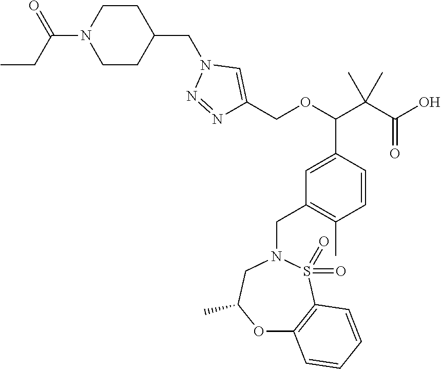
C1N(C(=O)CC)CCC(CN2N=NC(COC(C3=CC(CN4CC(C)OC5=C(S4(=O)=O)C=CC=C5)=C(C)C=C3)C(C(=O)O)(C)C)=C2)C1
